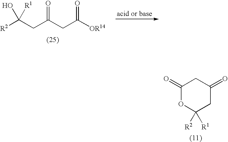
C1(=O)OC([R1])([R2])CC(=O)C1.C(CC(CC([OR14])=O)=O)([R1])([R2])O
